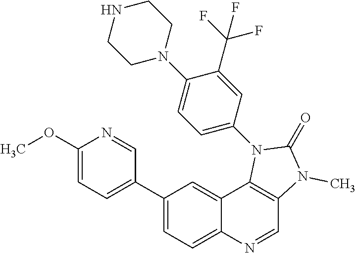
C1=NC(OC)=CC=C1C1=CC=C2C(=C1)C1=C(C=N2)N(C)C(=O)N1C1=CC=C(N2CCNCC2)C(C(F)(F)F)=C1
